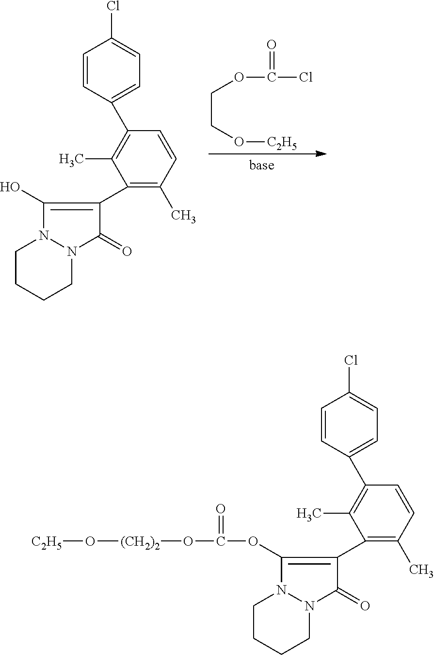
C1CCCN2N1C(O)=C(C1=C(C)C=CC(C3=CC=C(Cl)C=C3)=C1C)C2=O.C(CO[C2H5])OC(Cl)=O.C1CCCN2N1C(OC(O[(CH2)2]O[C2H5])=O)=C(C1=C(C)C=CC(C3=CC=C(Cl)C=C3)=C1C)C2=O
